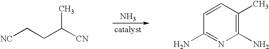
N.C(C([CN])C)C[NC].C1(N)=C(C)C=CC(N)=N1
